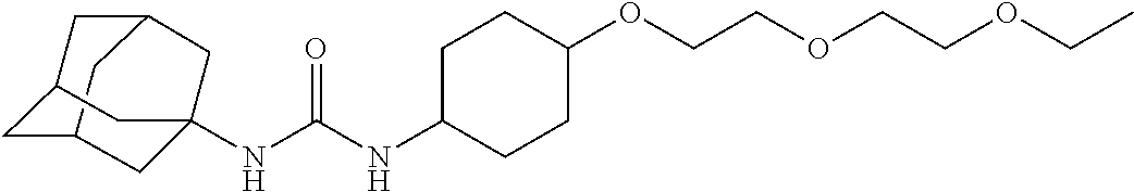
C12CC3CC(C1)CC(NC(NC1CCC(OCCOCCOCC)CC1)=O)(C3)C2
